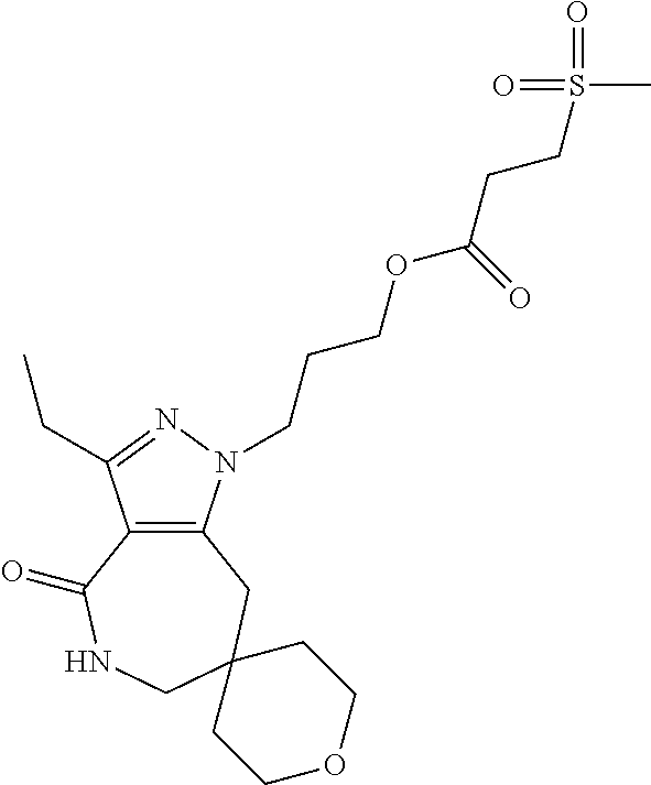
C12=C(N(CCCOC(CCS(=O)(C)=O)=O)N=C1CC)CC1(CNC2=O)CCOCC1
